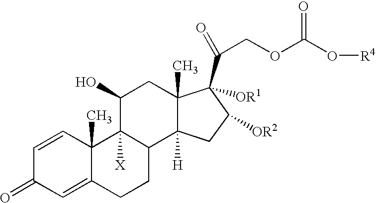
C1=CC2(C)C(=CC1=O)CCC1C2([X])C(O)CC2(C)C1([H])CC([OR2])C2([OR1])C(COC(O[R4])=O)=O
